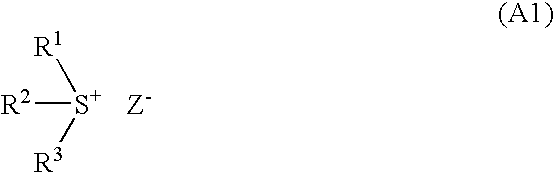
[R2][S+]([R1])[R3].[Z-]
